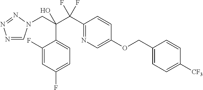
N1=CN(CC(C(C2=NC=C(OCC3=CC=C([CF3])C=C3)C=C2)(F)F)(O)C2=CC=C(F)C=C2F)N=N1
